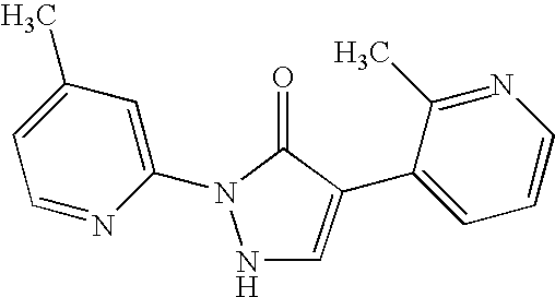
N1C=C(C2=CC=CN=C2C)C(=O)N1C1=CC(C)=CC=N1
